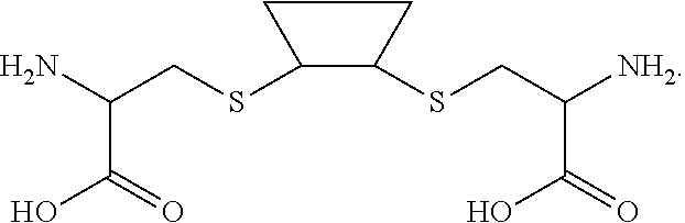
C1C(SCC(N)C(=O)O)C(SCC([NH2])C(O)=O)C1
